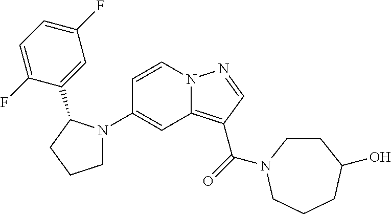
C1(N2CCCC2C2=CC(F)=CC=C2F)=CC2=C(C(=O)N3CCC(O)CCC3)C=NN2C=C1
